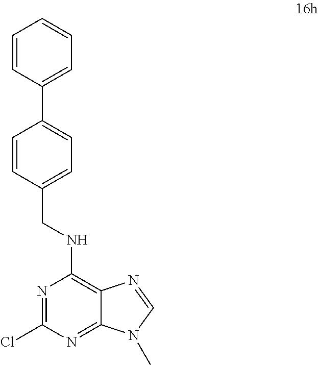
N1=C(Cl)N=C2C(=C1NCC1=CC=C(C3=CC=CC=C3)C=C1)N=CN2C
